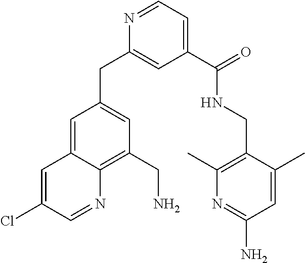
N1=CC=C(C(NCC2=C(C)N=C(N)C=C2C)=O)C=C1CC1=CC(CN)=C2C(=C1)C=C(Cl)C=N2
